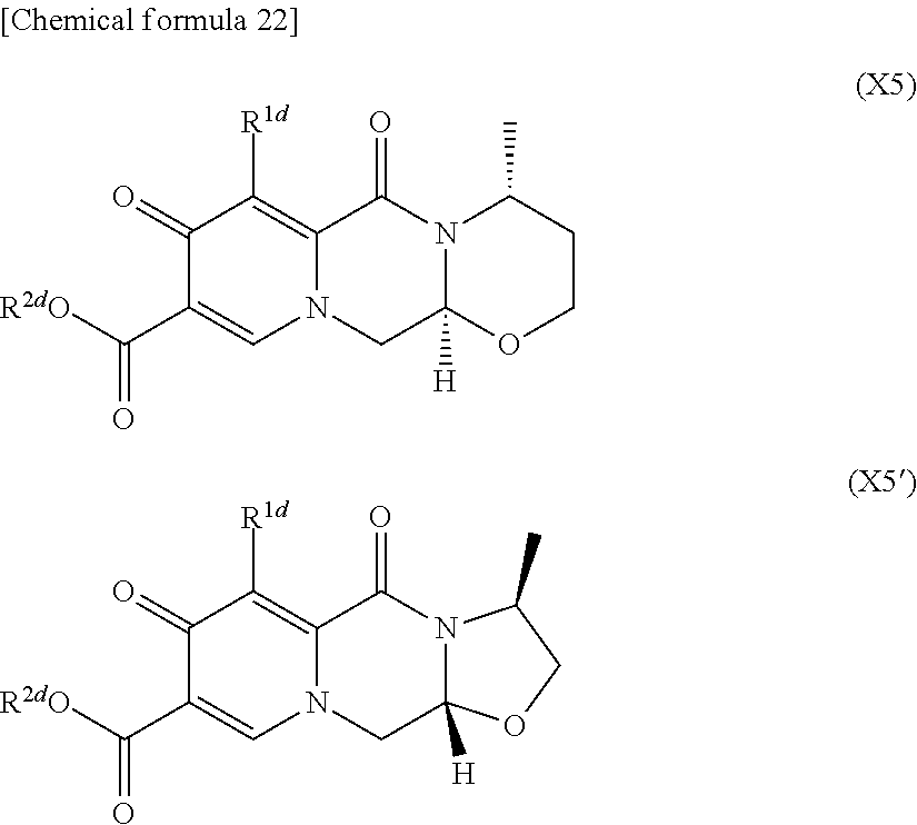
C1(=O)C(C(=O)[R2dO])=CN2C(=C1[R1d])C(=O)N1C([H])(C2)OCCC1C.C1(=O)C(C(=O)[R2dO])=CN2C(=C1[R1d])C(=O)N1C([H])(C2)OCC1C
